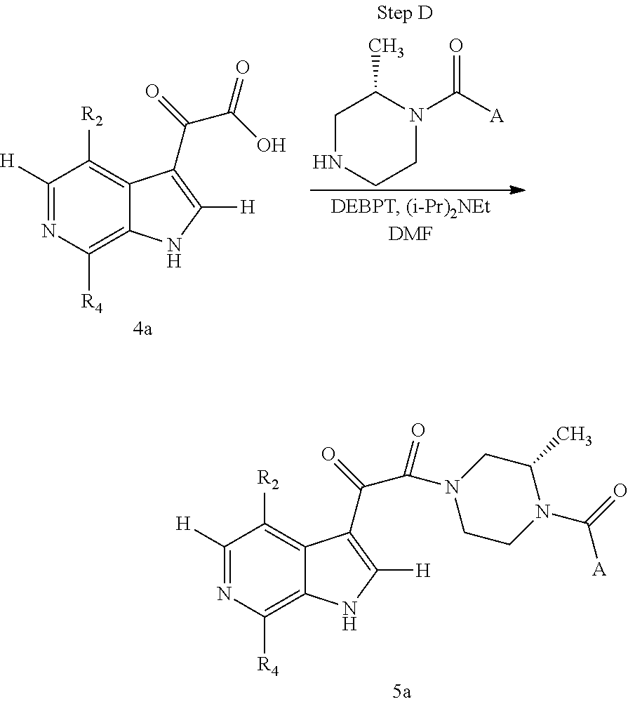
C1NCCN(C([A])=O)C1C.C1([H])=NC([R4])=C2C(=C1[R2])C(C(=O)C(O)=O)=C([H])N2.C1([H])=NC([R4])=C2C(=C1[R2])C(C(=O)C(=O)N1CC(C)N(C(=O)[A])CC1)=C([H])N2
